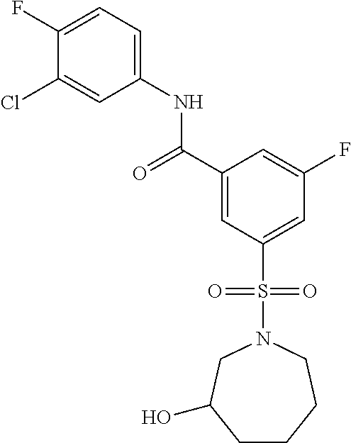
C(C1=CC(S(N2CCCCC(O)C2)(=O)=O)=CC(F)=C1)(=O)NC1=CC=C(F)C(Cl)=C1
